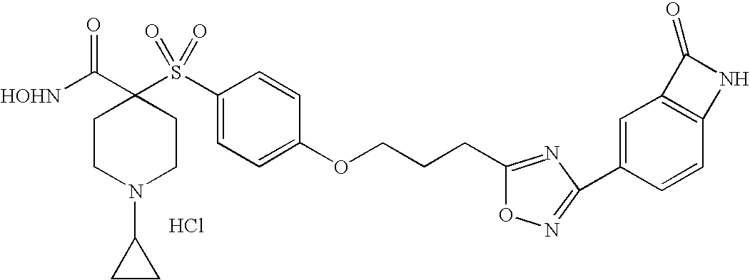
[HOHN]C(C1(S(C2=CC=C(OCCCC3=NC(C4=CC5=C(C=C4)NC5=O)=NO3)C=C2)(=O)=O)CCN(C2CC2)CC1)=O.Cl
